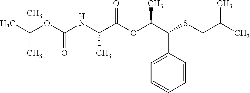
CC(OC(NC(C(OC(C(SCC(C)C)C1=CC=CC=C1)C)=O)C)=O)(C)C
